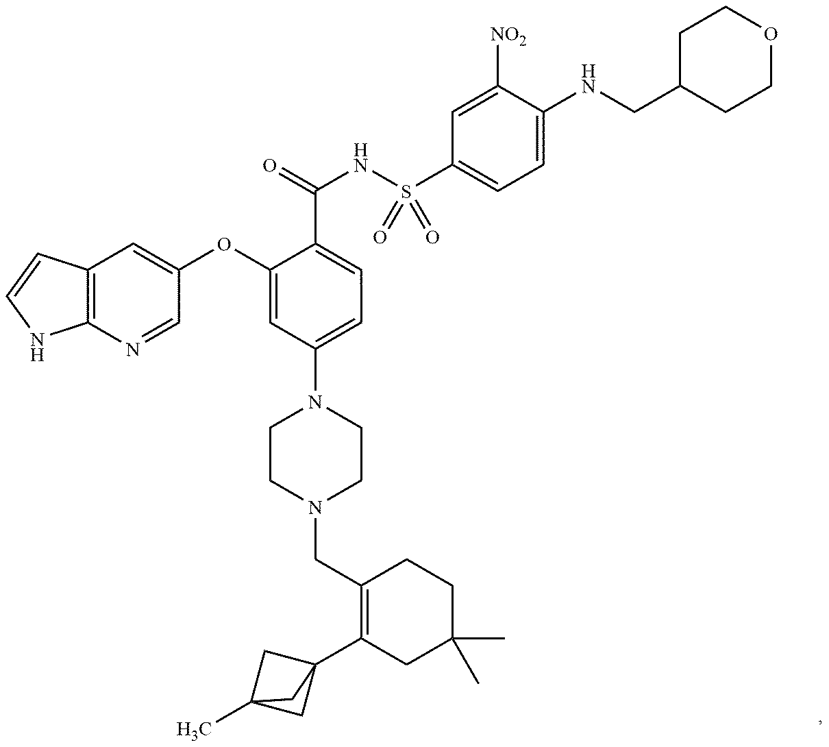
C1(OC2=CC3=C(N=C2)NC=C3)=CC(N2CCN(CC3=C(C45CC(C)(C4)C5)CC(C)(C)CC3)CC2)=CC=C1C(=O)NS(C1=CC=C(NCC2CCOCC2)C([NO2])=C1)(=O)=O
